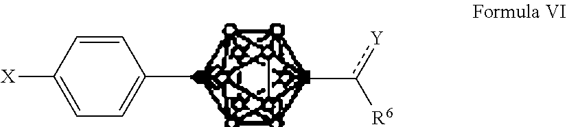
[Y]c(C)[R6].CC1=CC=C([X])C=C1
